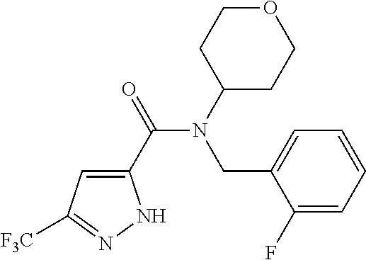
C1(C(=O)N(CC2=CC=CC=C2F)C2CCOCC2)=CC([F3C])=NN1
